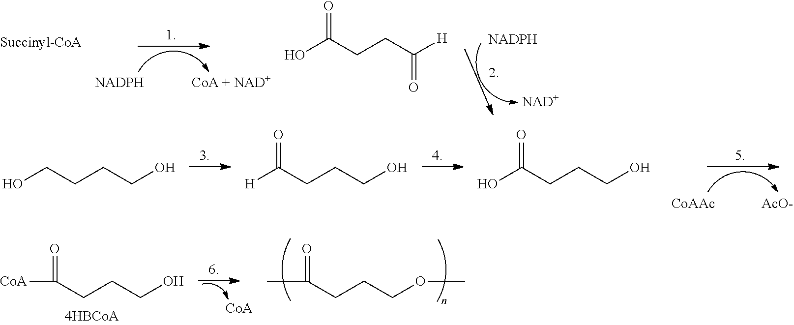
[NAD+].OC(CCC([H])=O)=O.C(CCCO)(=O)[CoA].C(CCCOC)(=O)C.OCCCCO.[H]C(CCCO)=O.OC(CCCO)=O.[AcO-].[CoAAc]
